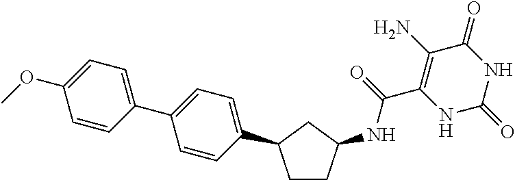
C(C1=C(N)C(=O)NC(=O)N1)(=O)NC1CCC(C2=CC=C(C3=CC=C(OC)C=C3)C=C2)C1
